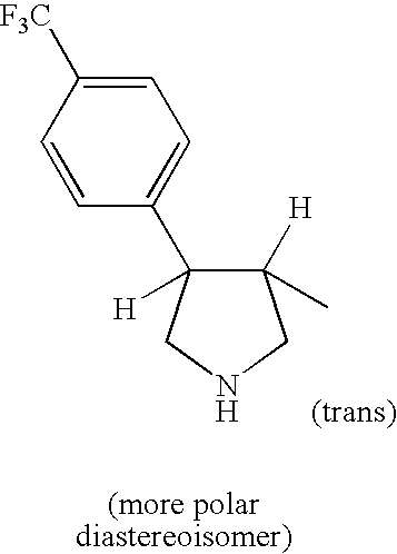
C1([H])(C)C([H])(C2=CC=C([F3C])C=C2)CNC1
